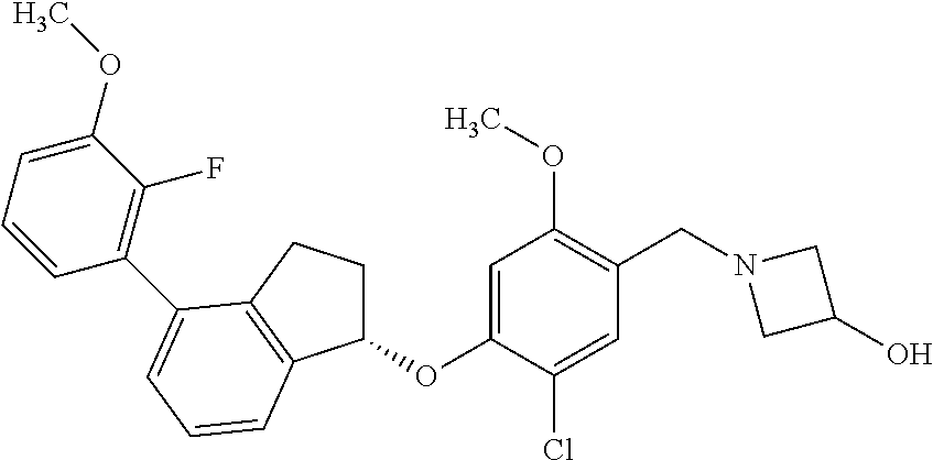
C1=C(OC2CCC3=C2C=CC=C3C2=C(F)C(OC)=CC=C2)C(Cl)=CC(CN2CC(O)C2)=C1OC
